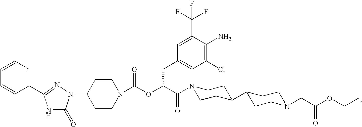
C1(N2C(=O)NC(C3=CC=CC=C3)=N2)CCN(C(OC(C(=O)N2CCC(C3CCN(CC(OCC)=O)CC3)CC2)CC2=CC(Cl)=C(N)C(C(F)(F)F)=C2)=O)CC1
